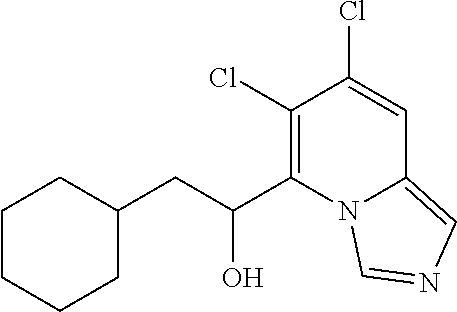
C1(Cl)=C(C(O)CC2CCCCC2)N2C(=CN=C2)C=C1Cl
